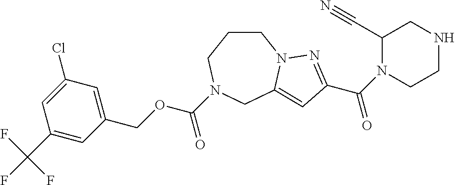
C1CCN(C(OCC2=CC(Cl)=CC(C(F)(F)F)=C2)=O)CC2=CC(C(N3CCNCC3C#N)=O)=NN12
